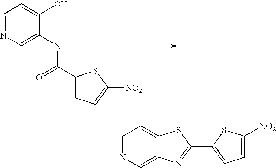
C1=NC=C(NC(C2=CC=C([NO2])S2)=O)C(O)=C1.C1=NC=C2C(=C1)SC(C1=CC=C([NO2])S1)=N2
